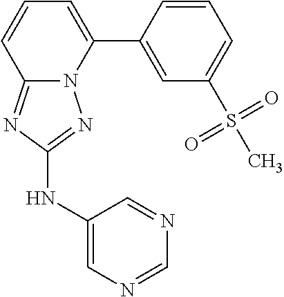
C12=NC(NC3=CN=CN=C3)=NN1C(C1=CC(S(C)(=O)=O)=CC=C1)=CC=C2
